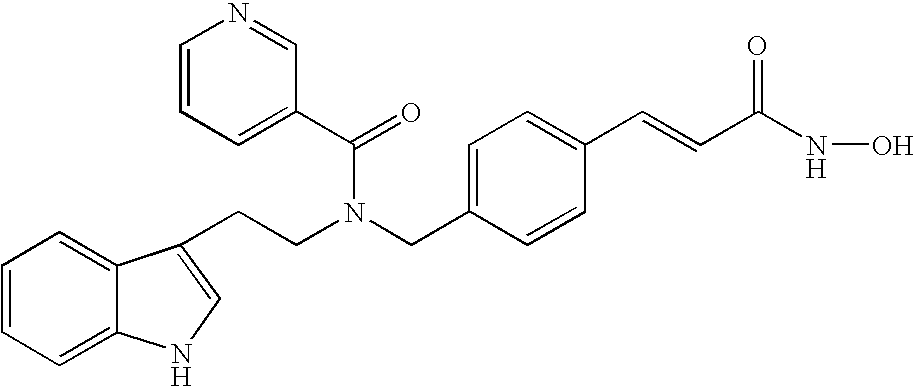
C1=CC=C2C(=C1)C(CCN(CC1=CC=C(C=CC(NO)=O)C=C1)C(=O)C1=CC=CN=C1)=CN2
